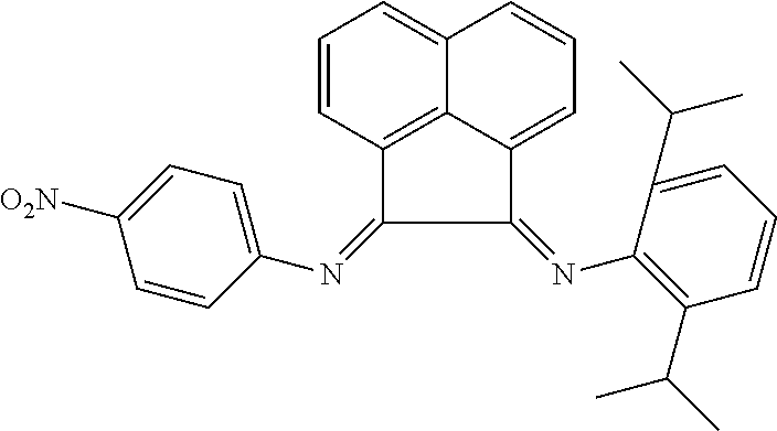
C1=CC2=C3C(=C1)C=CC=C3C(=NC1=C(C(C)C)C=CC=C1C(C)C)C2=NC1=CC=C([O2N])C=C1
